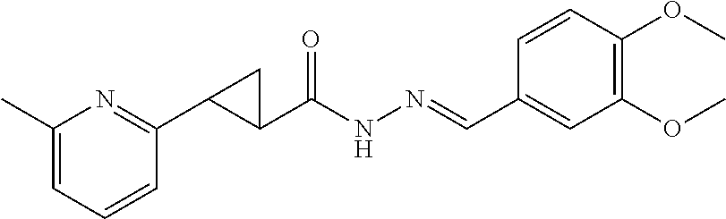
C1(C)=CC=CC(C2C(C(NN=CC3=CC(OC)=C(OC)C=C3)=O)C2)=N1
